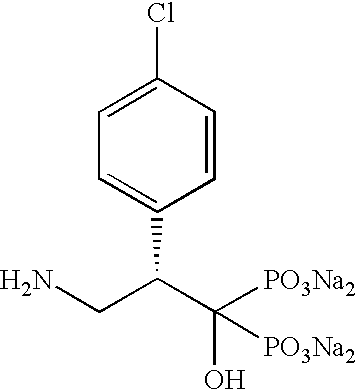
C(C(C([PO3Na2])(O)[PO3Na2])C1=CC=C(Cl)C=C1)N
